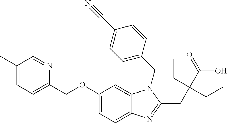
C1(OCC2=CC=C(C)C=N2)=CC=C2C(=C1)N(CC1=CC=C(C#N)C=C1)C(CC(C(O)=O)(CC)CC)=N2
